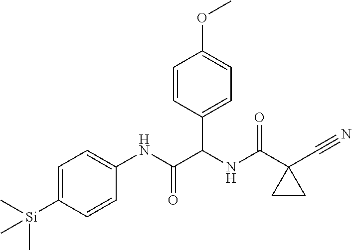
C1=C([Si](C)(C)C)C=CC(NC(C(NC(=O)C2(C#N)CC2)C2=CC=C(OC)C=C2)=O)=C1
